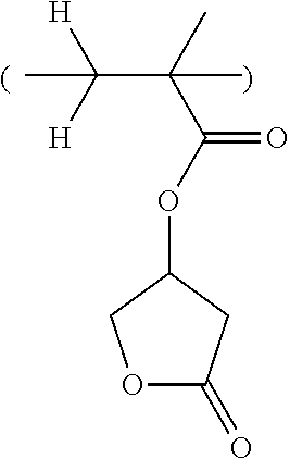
O(C(=O)C(C([H])([H])C)(C)C)C1CC(=O)OC1
